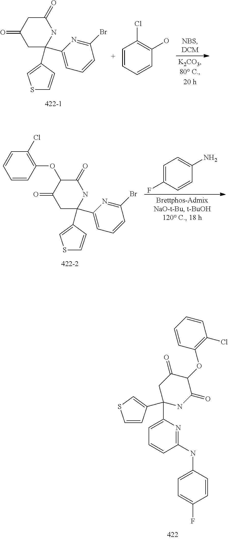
C1=CC=CC(OC2C(=O)CC(C3=CC=CC(NC4=CC=C(F)C=C4)=N3)(C3=CSC=C3)NC2=O)=C1Cl.C1C(=O)CC(=O)NC1(C1=CSC=C1)C1=CC=CC(Br)=N1.C1=CC=CC(O)=C1Cl.C1C(=O)C(OC2=C(Cl)C=CC=C2)C(=O)NC1(C1=CSC=C1)C1=CC=CC(Br)=N1.C1=C(F)C=CC(N)=C1
